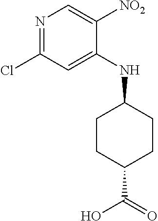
N1=C(Cl)C=C(NC2CCC(C(=O)O)CC2)C([NO2])=C1
